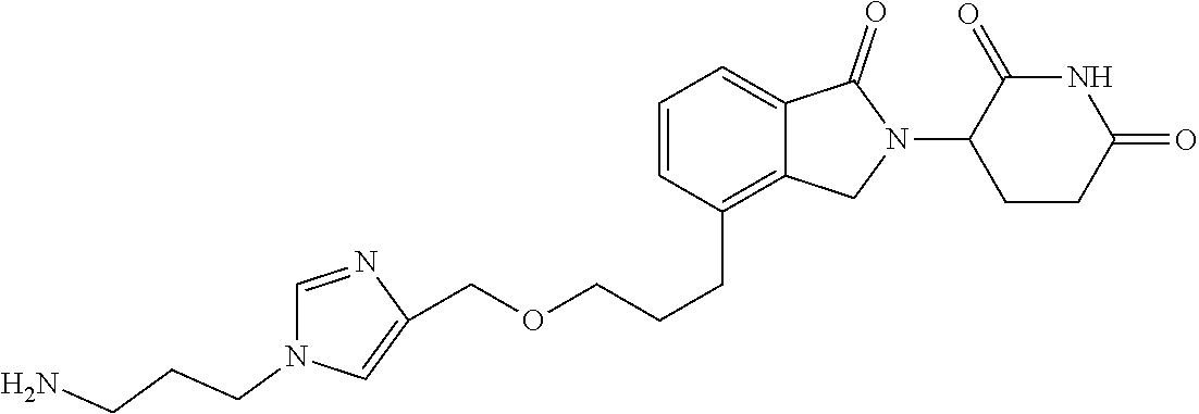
C1=C2C(=C(CCCOCC3=CN(CCCN)C=N3)C=C1)CN(C1CCC(=O)NC1=O)C2=O
